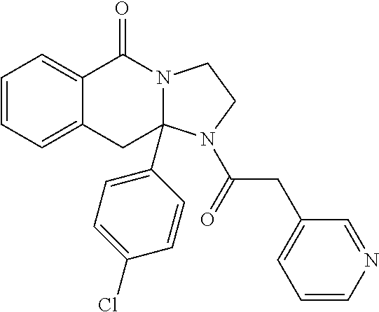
C1=CC=C2C(=C1)C(=O)N1CCN(C(CC3=CC=CN=C3)=O)C1(C1=CC=C(Cl)C=C1)C2
